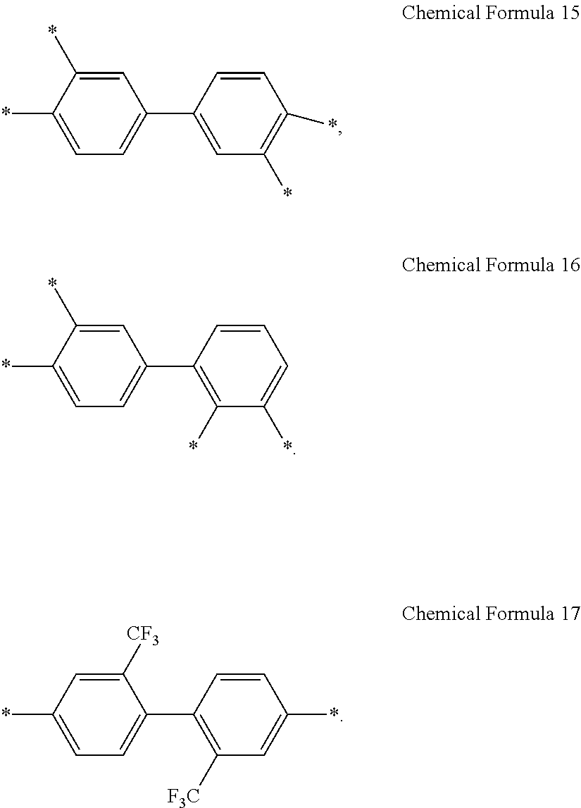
C1=C(*)C(*)=CC=C1C1=CC(*)=C(*)C=C1.C1=C(*)C(*)=CC=C1C1=C(*)C(*)=CC=C1.C1([CF3])=CC(*)=CC=C1C1=C([F3C])C=C(*)C=C1
